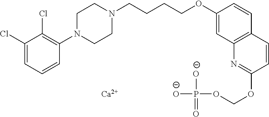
C1(Cl)=CC=CC(N2CCN(CCCCOC3=CC4=C(C=C3)C=CC(OCOP([O-])([O-])=O)=N4)CC2)=C1Cl.[Ca]
